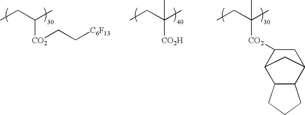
CCC([CO2H])(C)C.CCC([CO2]C1C2C3C(C(C1)C2)CCC3)(C)C.CCC([CO2]CC[C6F13])C
